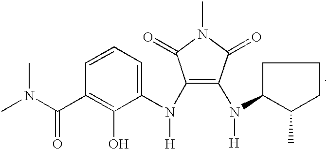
C1(N(C2=C(N([H])C3CCCC3C)C(=O)N(C)C2=O)[H])=CC=CC(C(N(C)C)=O)=C1O
